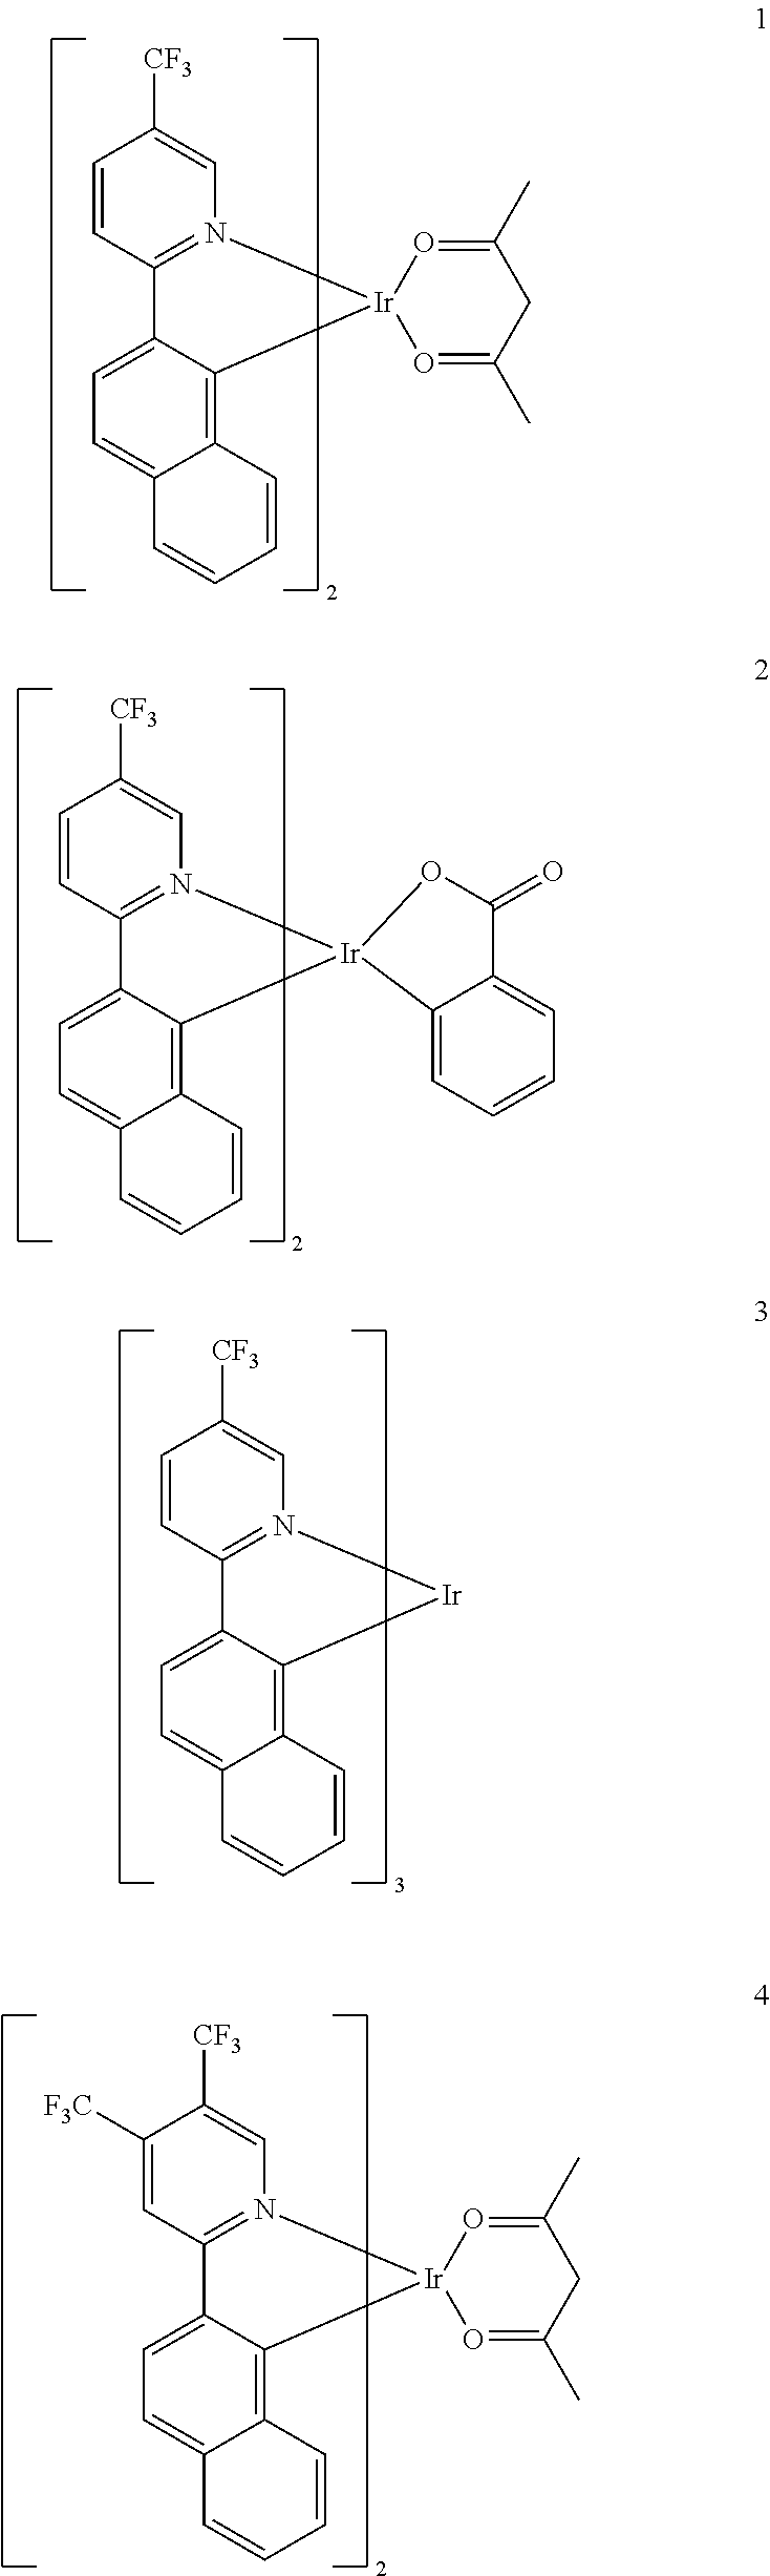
C1=CC2=N(C=C1[CF3])[Ir]C1=C3C(=CC=C21)C=CC=C3.C1=CC2=N(C=C1[CF3])[Ir]1(C3=C4C(=CC=C23)C=CC=C4)O=C(C)CC(C)=O1.C1=CC2=N(C=C1[CF3])[Ir]1(C3=C4C(=CC=C23)C=CC=C4)C2=CC=CC=C2C(=O)O1.C1([F3C])=CC2=N(C=C1[CF3])[Ir]1(C3=C4C(=CC=C23)C=CC=C4)O=C(C)CC(C)=O1
